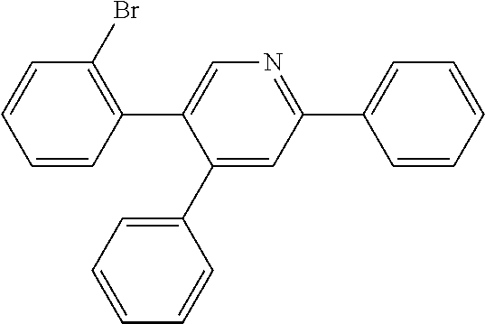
C1(C2=CC=CC=C2)=CC(C2=CC=CC=C2)=NC=C1C1=C(Br)C=CC=C1
